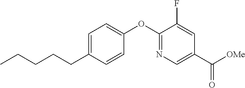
C1=C(CCCCC)C=CC(OC2=NC=C(C([OMe])=O)C=C2F)=C1
